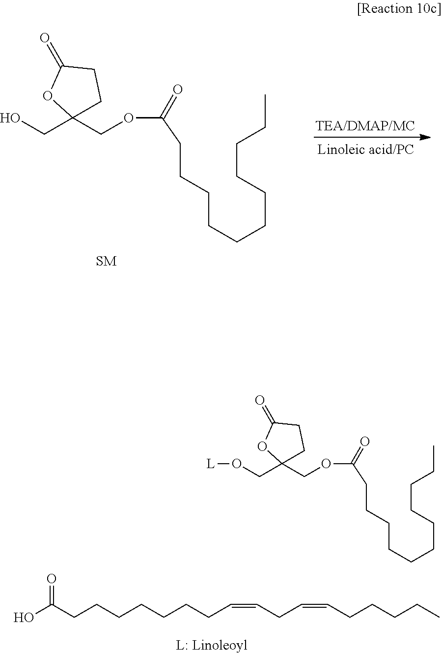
OCC1(COC(=O)CCCCCCCCCCC)CCC(=O)O1.OC(CCCCCCCC=CCC=CCCCCC)=O.O(CC1(COC(=O)CCCCCCCCCCC)CCC(=O)O1)[L]
